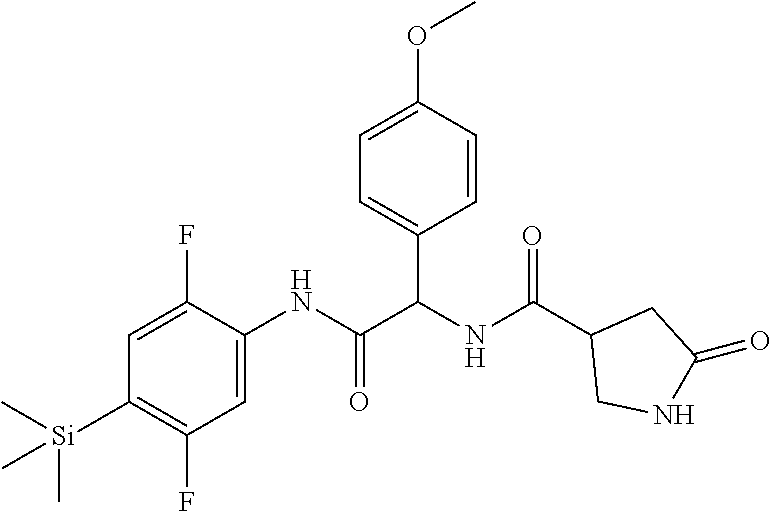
C1=C(OC)C=CC(C(NC(C2CNC(=O)C2)=O)C(NC2=CC(F)=C([Si](C)(C)C)C=C2F)=O)=C1
